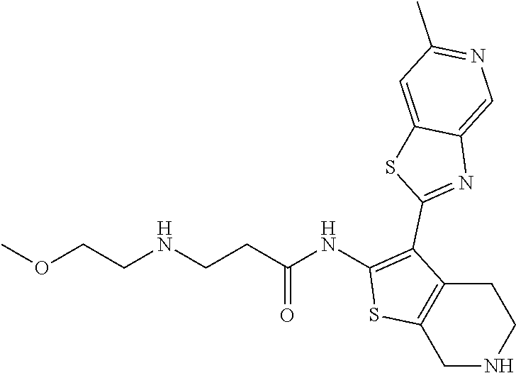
C1(NC(CCNCCOC)=O)=C(C2=NC3=CN=C(C)C=C3S2)C2=C(S1)CNCC2
